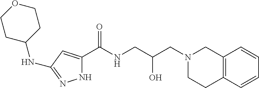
N1C(C(NCC(CN2CC3=C(CC2)C=CC=C3)O)=O)=CC(NC2CCOCC2)=N1
